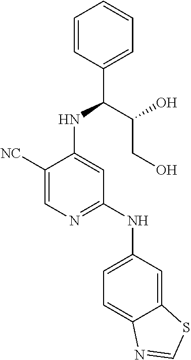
C1([NC])=CN=C(NC2=CC=C3C(=C2)SC=N3)C=C1NC(C1=CC=CC=C1)C(O)CO
